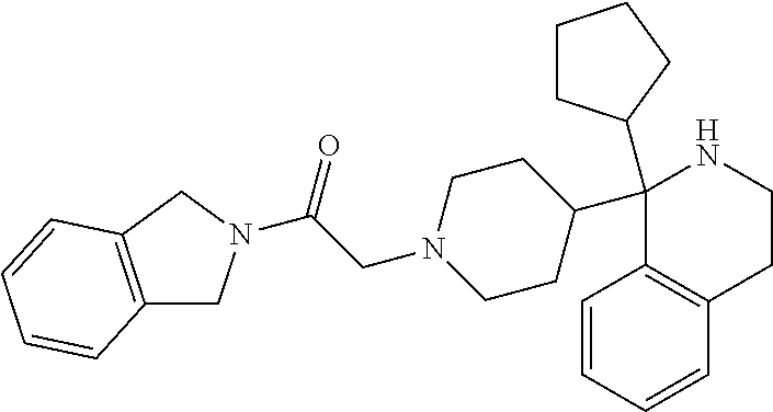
C1(C2CCN(CC(=O)N3CC4=C(C3)C=CC=C4)CC2)(C2CCCC2)C2=C(CCN1)C=CC=C2
